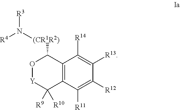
C12=C(C([R11])=C([R12])C([R13])=C1[R14])C([R10])([R9])[Y]OC2[(CR1R2)]N([R3])[R4]
